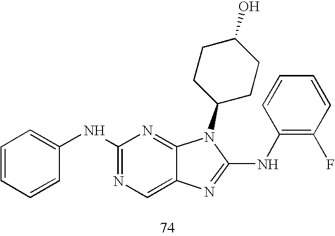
C1=CC=CC(NC2=NC=C3C(=N2)N(C2CCC(O)CC2)C(NC2=C(F)C=CC=C2)=N3)=C1
